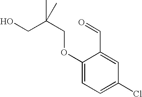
C1(OCC(C)(CO)C)=CC=C(Cl)C=C1C=O
